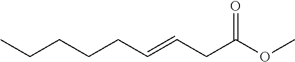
O=C(OC)CC=CCCCCC
